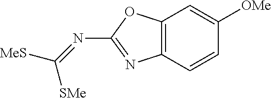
C1(N=C([SMe])[MeS])=NC2=C(O1)C=C([OMe])C=C2
